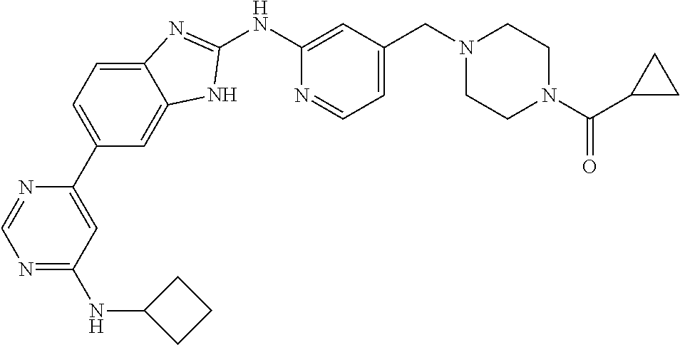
N1=C(NC2CCC2)C=C(C2=CC=C3C(=C2)NC(NC2=CC(CN4CCN(C(C5CC5)=O)CC4)=CC=N2)=N3)N=C1
